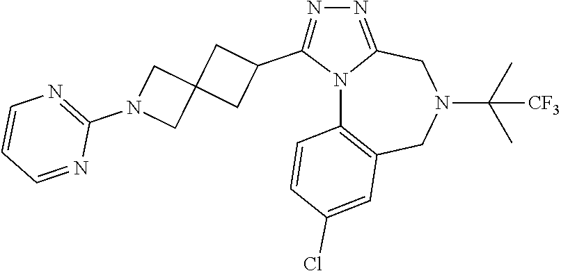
N12C3=C(CN(C(C)(C)[CF3])CC1=NN=C2C1CC2(C1)CN(C1=NC=CC=N1)C2)C=C(Cl)C=C3
